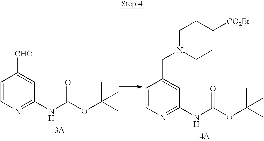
C1=CN=C(NC(OC(C)(C)C)=O)C=C1[CHO].[3A].C1=CN=C(NC(OC(C)(C)C)=O)C=C1CN1CCC([CO2Et])CC1.[4A]
